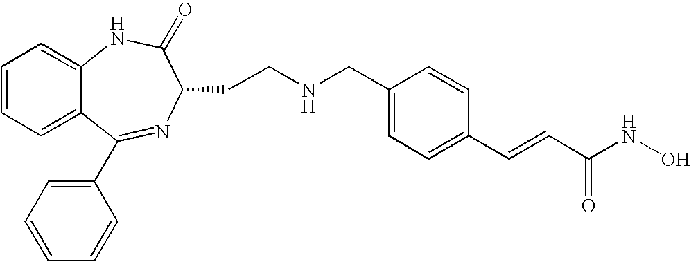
C1=CC=C2C(=C1)NC(=O)C(CCNCC1=CC=C(C=CC(NO)=O)C=C1)N=C2C1=CC=CC=C1
